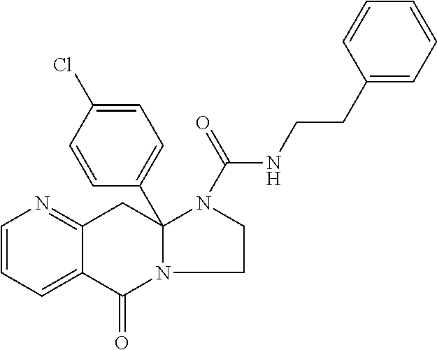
C1=CC=C2C(=N1)CC1(C3=CC=C(Cl)C=C3)N(C2=O)CCN1C(=O)NCCC1=CC=CC=C1
